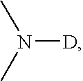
N([D])(C)C
